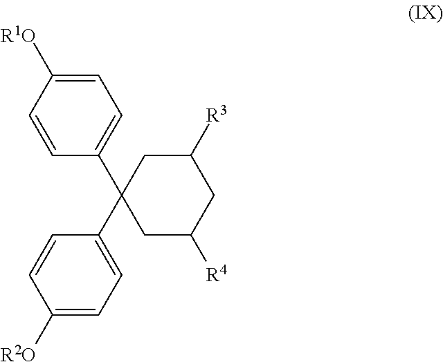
C1=CC([R1O])=CC=C1C1(C2=CC=C([R2O])C=C2)CC([R4])CC([R3])C1
